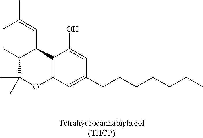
C1CC2C(C=C1C)C1=C(OC2(C)C)C=C(CCCCCCC)C=C1O
